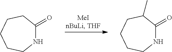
N1C(=O)CCCCC1.N1C(=O)C(C)CCCC1
